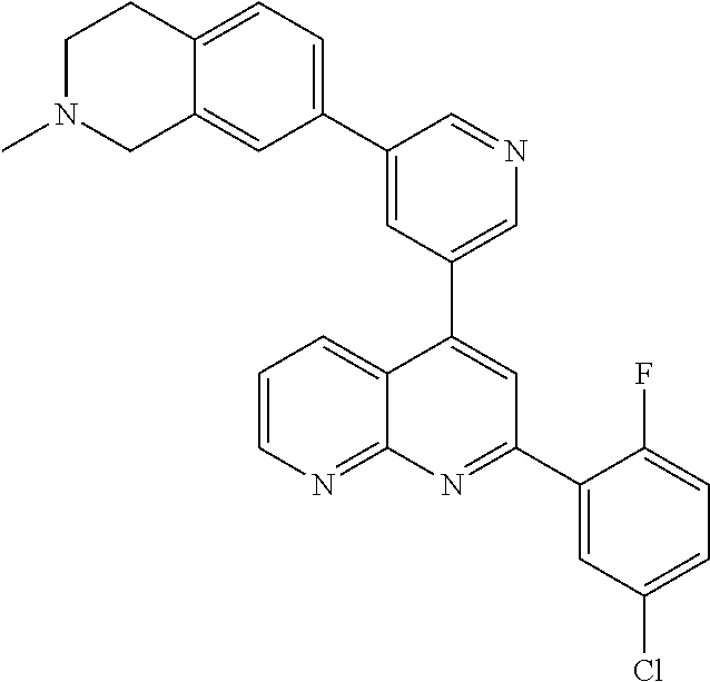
C1=C(C2=CC=C3C(=C2)CN(C)CC3)C=NC=C1C1=CC(C2=CC(Cl)=CC=C2F)=NC2=NC=CC=C12
